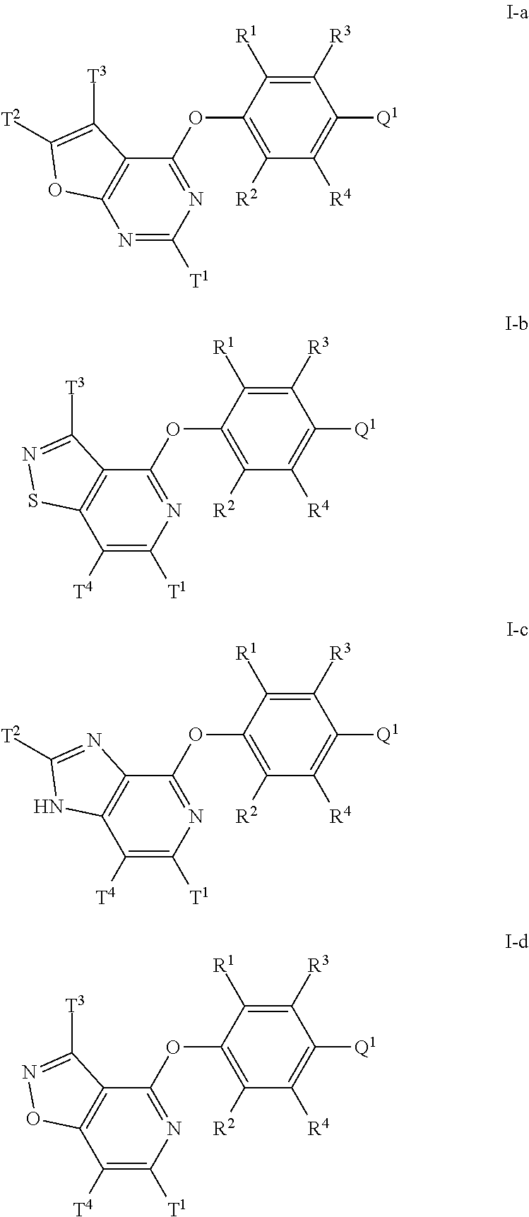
C1([R3])=C([R1])C(OC2=NC([T1])=NC3=C2C([T3])=C([T2])O3)=C([R2])C([R4])=C1[Q1].C1([R3])=C([R1])C(OC2=NC([T1])=C([T4])C3=C2C([T3])=NS3)=C([R2])C([R4])=C1[Q1].C1([R3])=C([R1])C(OC2=NC([T1])=C([T4])C3=C2N=C([T2])N3)=C([R2])C([R4])=C1[Q1].C1([R3])=C([R1])C(OC2=NC([T1])=C([T4])C3=C2C([T3])=NO3)=C([R2])C([R4])=C1[Q1]
